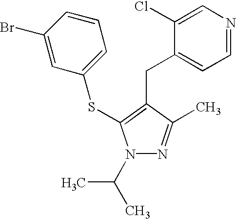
C1(Br)=CC(SC2=C(CC3=CC=NC=C3Cl)C(C)=NN2C(C)C)=CC=C1
